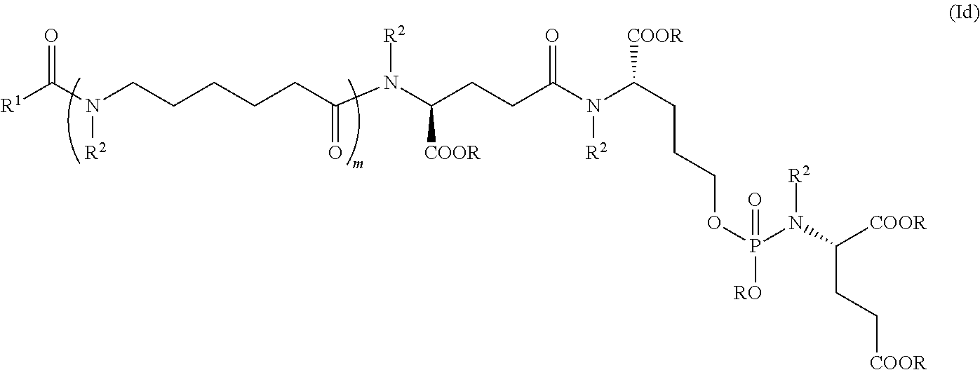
C(CC(N(C(CCC(N(C(CCCOP([RO])(=O)N([R2])C([COOR])CC[COOR])[COOR])[R2])=O)[COOR])[R2])=O)CCCN([R2])C([R1])=O
